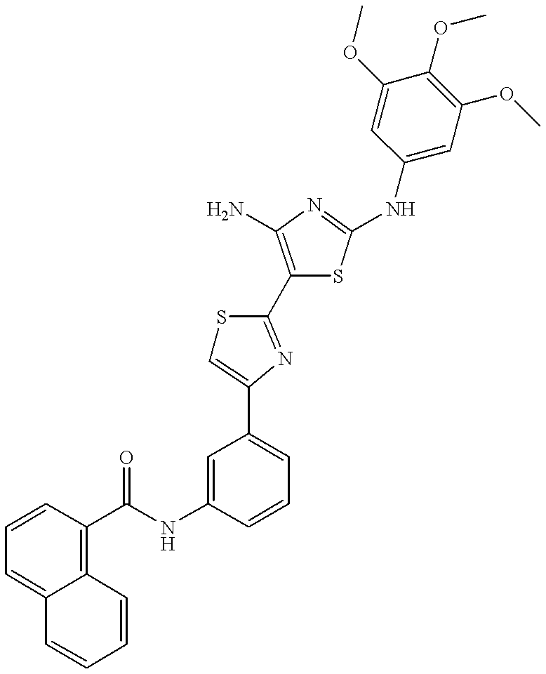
C1(C(NC2=CC(C3=CSC(C4=C(N)N=C(NC5=CC(OC)=C(OC)C(OC)=C5)S4)=N3)=CC=C2)=O)=C2C(=CC=C1)C=CC=C2
